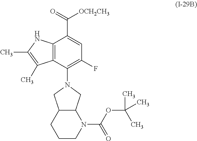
C12=C(C(N3CC4C(C3)N(C(OC(C)(C)C)=O)CCC4)=C(F)C=C1C(=O)[OCH2CH3])C(C)=C(C)N2
